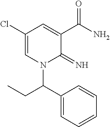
C1(Cl)=CN(C(C2=CC=CC=C2)CC)C(=N)C(C(N)=O)=C1
